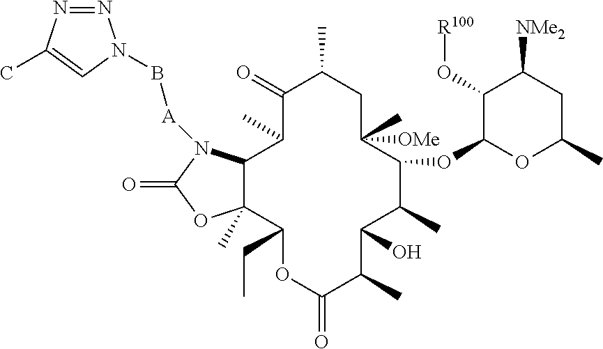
C1(=O)C(C)C2C(C)(C(CC)OC(=O)C(C)C(O)C(C)C(OC3OC(C)CC([NMe2])C3O[R100])C(C)([OMe])CC1C)OC(=O)N2[A]BN1N=NC(C)=C1
